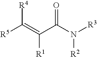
O=C(N([R2])[R3])C([R1])=C([R4])[R5]
